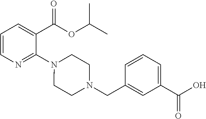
C1=CN=C(N2CCN(CC3=CC(C(O)=O)=CC=C3)CC2)C(C(OC(C)C)=O)=C1
